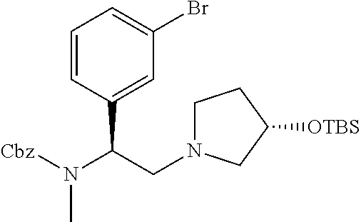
C1=CC(C(CN2CCC([OTBS])C2)N([Cbz])C)=CC(Br)=C1
